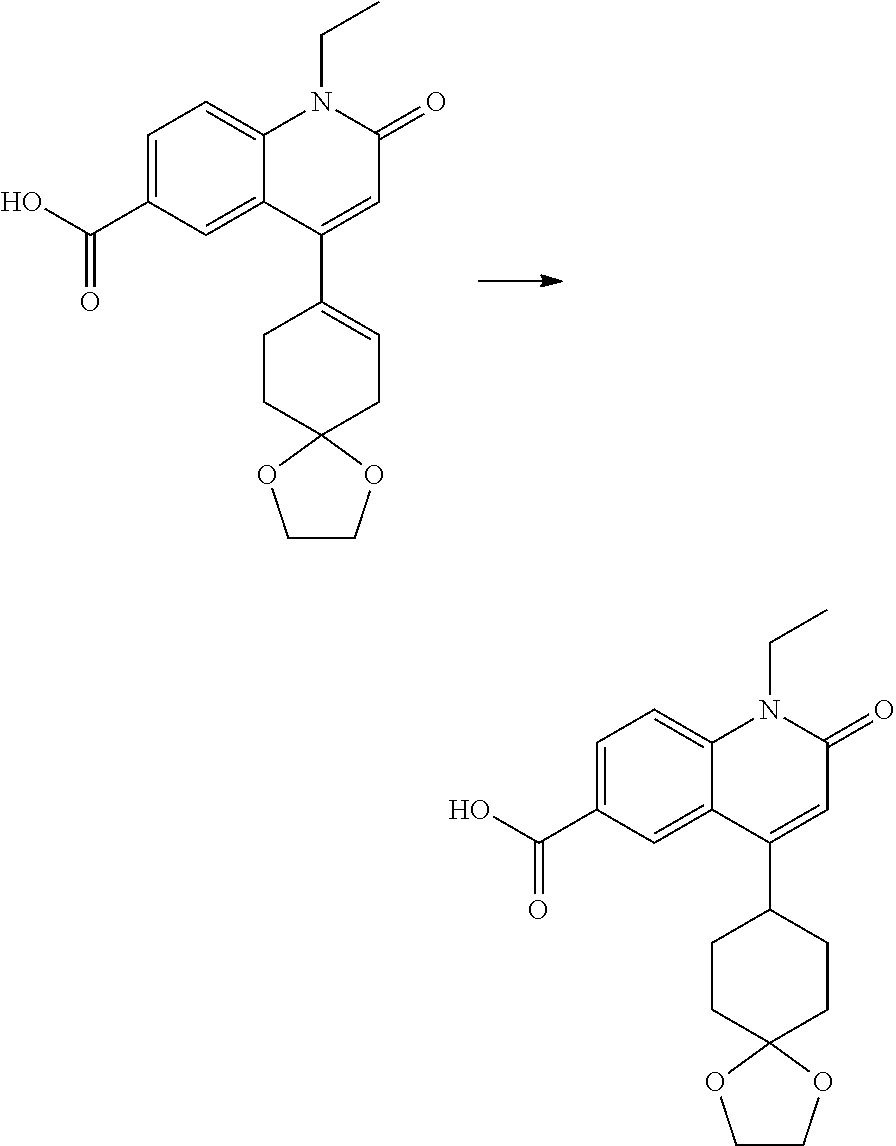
C(C1=CC=C2C(=C1)C(C1=CCC3(CC1)OCCO3)=CC(=O)N2CC)(=O)O.C(C1=CC=C2C(=C1)C(C1CCC3(CC1)OCCO3)=CC(=O)N2CC)(=O)O
